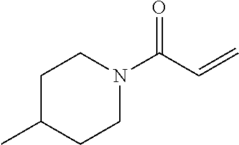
N1(C(C=C)=O)CCC(C)CC1
